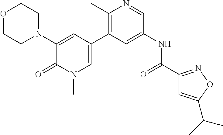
O1CCN(C2=CC(C3=C(C)N=CC(NC(C4=NOC(C(C)C)=C4)=O)=C3)=CN(C)C2=O)CC1
